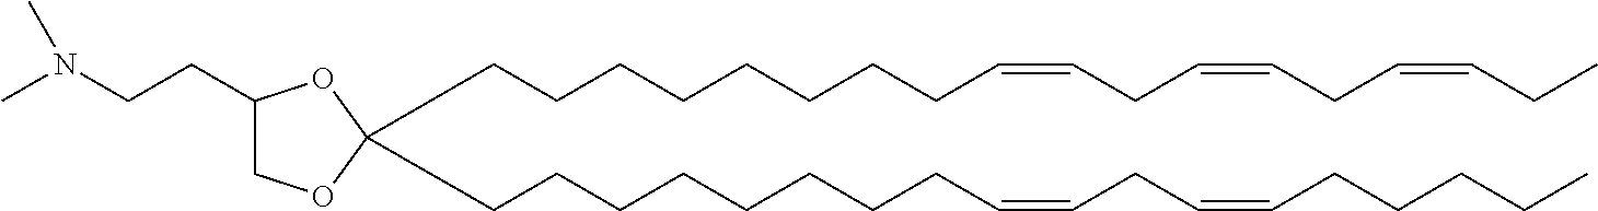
C(CCCCCCCC=CCC=CCC=CCC)C1(CCCCCCCCC=CCC=CCCCCC)OC(CCN(C)C)CO1
